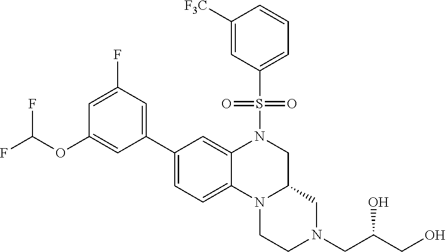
C1([F3C])=CC(S(N2CC3N(C4=CC=C(C5=CC(F)=CC(OC(F)F)=C5)C=C24)CCN(CC(O)CO)C3)(=O)=O)=CC=C1
